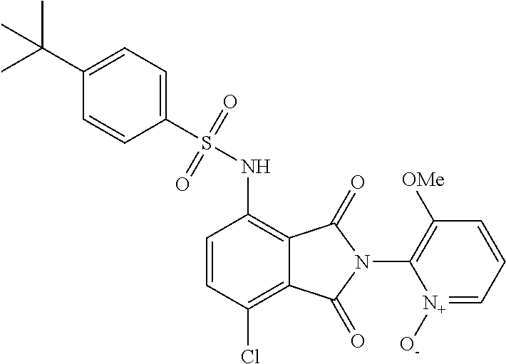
C1(S(NC2=C3C(=C(Cl)C=C2)C(=O)N(C2=C([OMe])C=CC=[N+]2[O-])C3=O)(=O)=O)=CC=C(C(C)(C)C)C=C1
